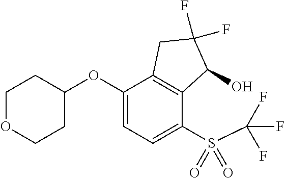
C1(OC2CCOCC2)=CC=C(S(=O)(C(F)(F)F)=O)C2=C1CC(F)(F)C2O
